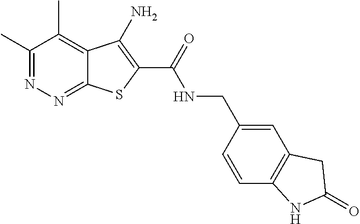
C1(C)=NN=C2C(=C1C)C(N)=C(C(=O)NCC1=CC3=C(C=C1)NC(=O)C3)S2
